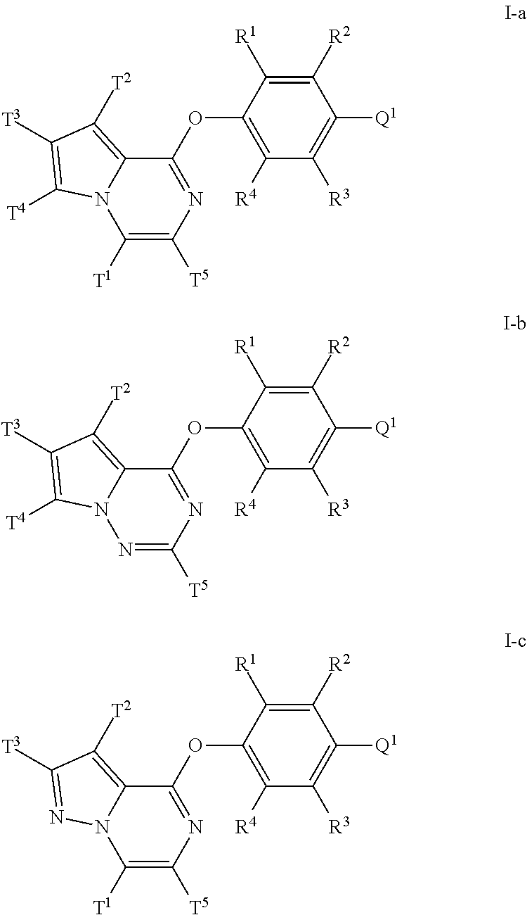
C1([R2])=C([R1])C(OC2=NC([T5])=C([T1])N3C2=C([T2])C([T3])=C3[T4])=C([R4])C([R3])=C1[Q1].C1([R2])=C([R1])C(OC2=NC([T5])=NN3C2=C([T2])C([T3])=C3[T4])=C([R4])C([R3])=C1[Q1].C1([R2])=C([R1])C(OC2=NC([T5])=C([T1])N3C2=C([T2])C([T3])=N3)=C([R4])C([R3])=C1[Q1]
